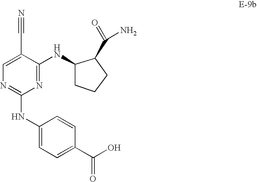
C1=C(C#N)C(NC2CCCC2C(=O)N)=NC(NC2=CC=C(C(=O)O)C=C2)=N1
